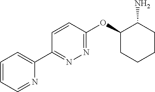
C1=CC=NC(C2=NN=C(OC3CCCCC3N)C=C2)=C1
